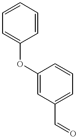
C1(OC2=CC=CC=C2)=CC(C=O)=CC=C1
